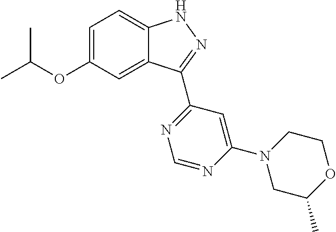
O(C1=CC=C2C(=C1)C(C1=NC=NC(N3CC(C)OCC3)=C1)=NN2)C(C)C
